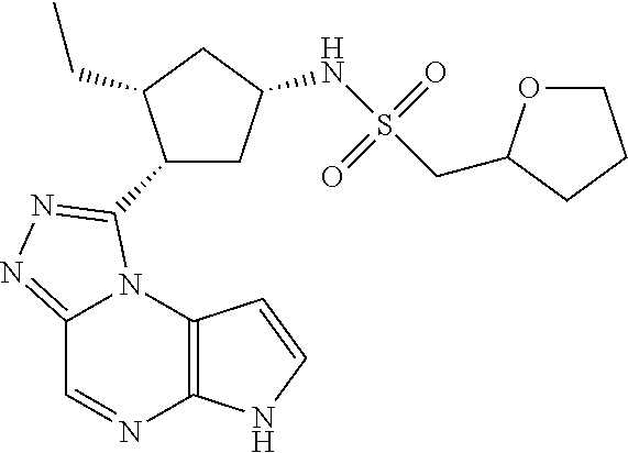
C12=C(N3C(=NN=C3C3CC(NS(CC4OCCC4)(=O)=O)CC3CC)C=N1)C=CN2
